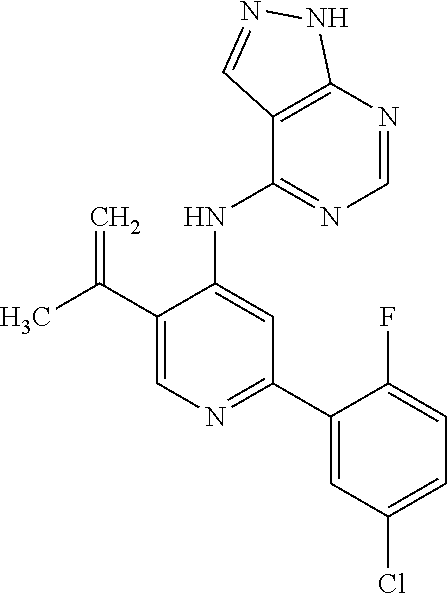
C1(NC2=CC(C3=CC(Cl)=CC=C3F)=NC=C2C(C)=C)=NC=NC2=C1C=NN2
